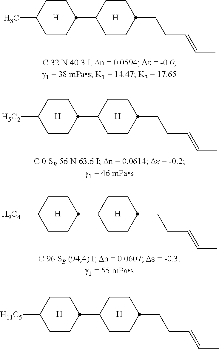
C1(C2CCC(C)CC2)CCC(CCC=CC)CC1.[H].[H].C1(C2CCC([H5C2])CC2)CCC(CCC=CC)CC1.[H].[H].C1(C2CCC([H9C4])CC2)CCC(CCC=CC)CC1.[H].[H].C1(C2CCC([H11C5])CC2)CCC(CCC=CC)CC1.[H].[H]
